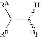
C(=C([H])[18F])([RB])[RA]
